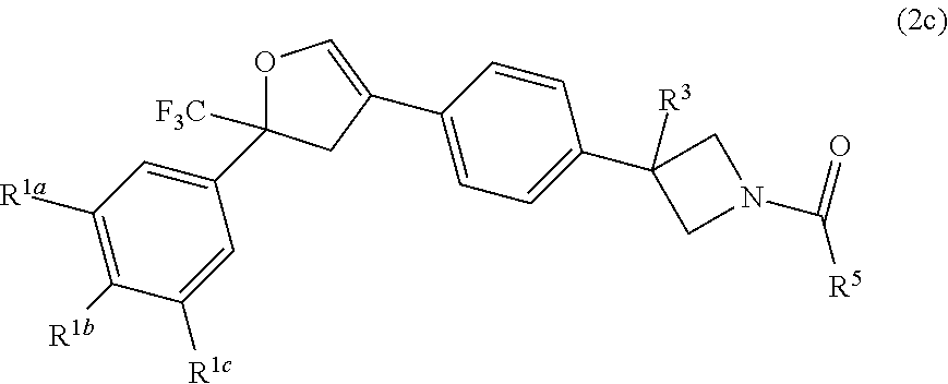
O1C=C(C2=CC=C(C3([R3])CN(C([R5])=O)C3)C=C2)CC1(C1=CC([R1a])=C([R1b])C([R1c])=C1)[F3C]
